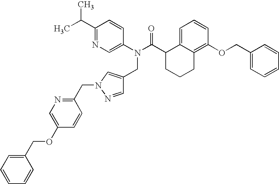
C1(C(C)C)=NC=C(N(C(C2CCCC3=C(OCC4=CC=CC=C4)C=CC=C23)=O)CC2=CN(CC3=NC=C(OCC4=CC=CC=C4)C=C3)N=C2)C=C1
